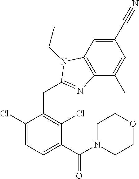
C1(C#N)=CC2=C(C(C)=C1)N=C(CC1=C(Cl)C(C(N3CCOCC3)=O)=CC=C1Cl)N2CC
